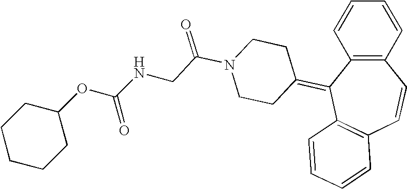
C1=CC=CC2=C1C(=C1CCN(C(=O)CNC(OC3CCCCC3)=O)CC1)C1=C(C=C2)C=CC=C1
